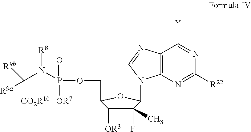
C1(F)(C)C([OR3])C(COP(N(C([R9b])([CO2R10])[R9a])[R8])(=O)[OR7])OC1N1C2=C(C([Y])=NC([R22])=N2)N=C1
